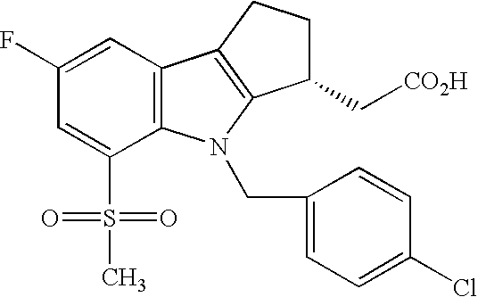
C1(F)=CC2=C(C(S(C)(=O)=O)=C1)N(CC1=CC=C(Cl)C=C1)C1=C2CCC1C[CO2H]
